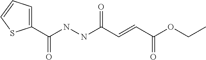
C1(C(NNC(C=CC(OCC)=O)=O)=O)=CC=CS1
